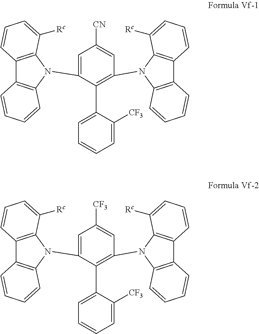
C1=C(N2C3=C(C4=C2C([Rc])=CC=C4)C=CC=C3)C(C2=CC=CC=C2[CF3])=C(N2C3=C(C4=C2C([Rc])=CC=C4)C=CC=C3)C=C1[CN].C1=C(N2C3=C(C4=C2C([Rc])=CC=C4)C=CC=C3)C(C2=CC=CC=C2[CF3])=C(N2C3=C(C4=C2C([Rc])=CC=C4)C=CC=C3)C=C1[CF3]
